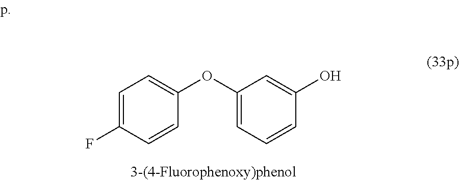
C1(OC2=CC=C(F)C=C2)=CC=CC(O)=C1
